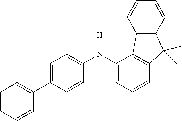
N(C1=CC=CC2=C1C1=C(C2(C)C)C=CC=C1)(C1=CC=C(C2=CC=CC=C2)C=C1)[H]
